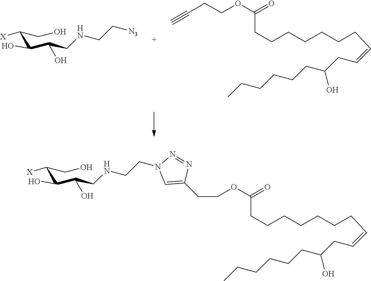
[X]C(CO)C(C(O)CNCC[N3])O.C(=CCC(CCCCCC)O)CCCCCCCC(=O)OCCC#C.[X]C(CO)C(C(O)CNCCN1C=C(CCOC(CCCCCCCC=CCC(CCCCCC)O)=O)N=N1)O
